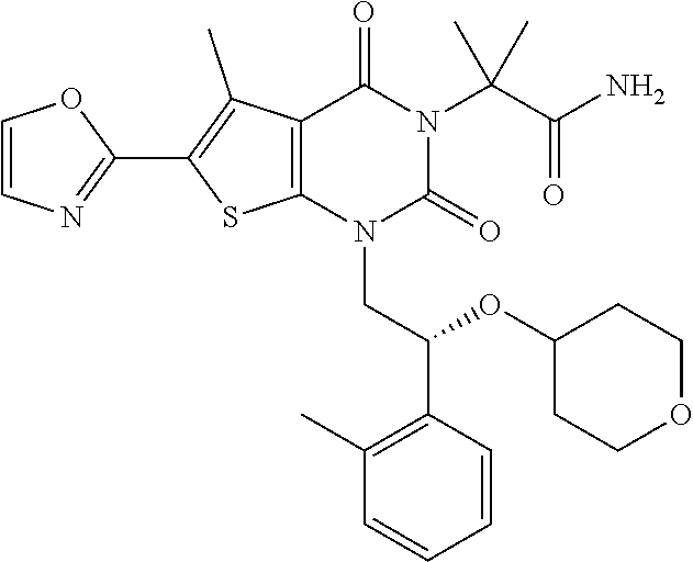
C12=C(N(CC(C3=C(C)C=CC=C3)OC3CCOCC3)C(=O)N(C(C(N)=O)(C)C)C1=O)SC(C1=NC=CO1)=C2C
